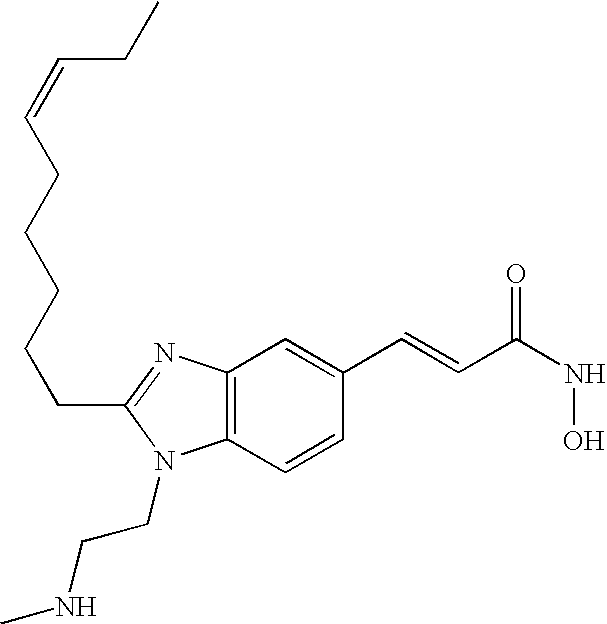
C12=C(C=CC(C=CC(NO)=O)=C1)N(CCNC)C(CCCCCC=CCC)=N2
